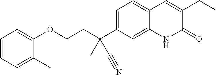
C(COC1=CC=CC=C1C)C(C1=CC=C2C(=C1)NC(=O)C(CC)=C2)(C)C#N
